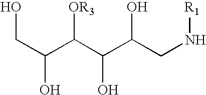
C(C(C(C(C(CN[R1])O)O)[OR3])O)O
